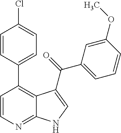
C1=CN=C2C(=C1C1=CC=C(Cl)C=C1)C(C(C1=CC=CC(OC)=C1)=O)=CN2
